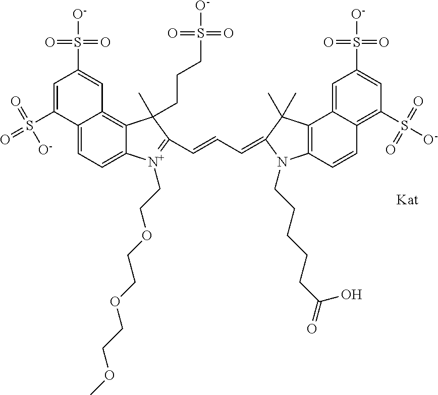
C12=CC=C3C(=C1C=C(S([O-])(=O)=O)C=C2S(=O)(=O)[O-])C(CCCS([O-])(=O)=O)(C)C(C=CC=C1C(C)(C)C2=C(C=CC4=C(S([O-])(=O)=O)C=C(S([O-])(=O)=O)C=C42)N1CCCCCC(=O)O)=[N+]3CCOCCOCCOC
